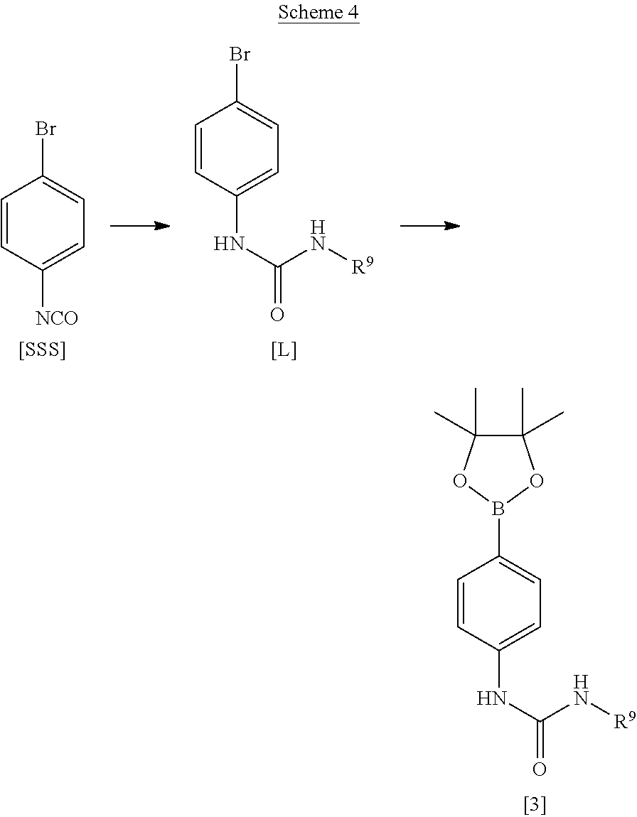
C1=CC(NC(=O)N[R9])=CC=C1B1OC(C)(C)C(C)(C)O1.C1=CC([NCO])=CC=C1Br.[[SSS]].C1=CC(NC(=O)N[R9])=CC=C1Br
